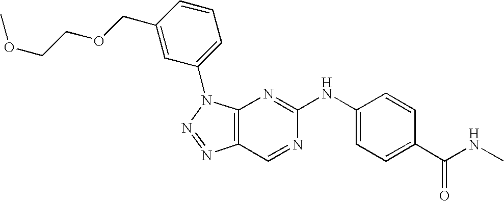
C12=C(N(C3=CC=CC(COCCOC)=C3)N=N1)N=C(NC1=CC=C(C(NC)=O)C=C1)N=C2
